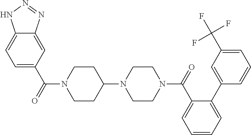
C1=C(C(=O)N2CCC(N3CCN(C(=O)C4=CC=CC=C4C4=CC(C(F)(F)F)=CC=C4)CC3)CC2)C=C2C(=C1)NN=N2
